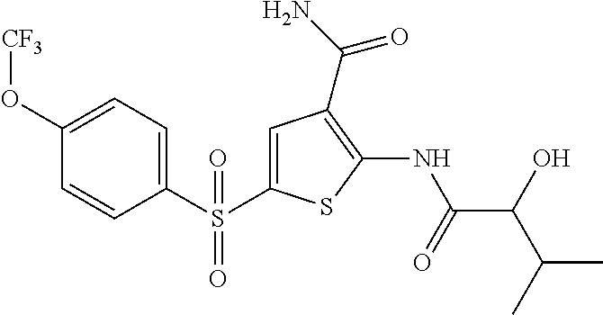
C1(NC(C(O)C(C)C)=O)=C(C(N)=O)C=C(S(C2=CC=C(O[CF3])C=C2)(=O)=O)S1
